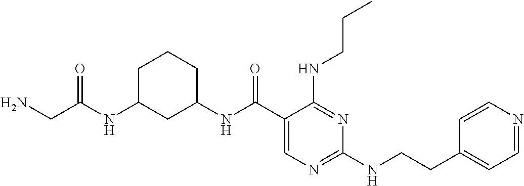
C1(NC(C2=CN=C(NCCC3=CC=NC=C3)N=C2NCCC)=O)CC(NC(=O)CN)CCC1
